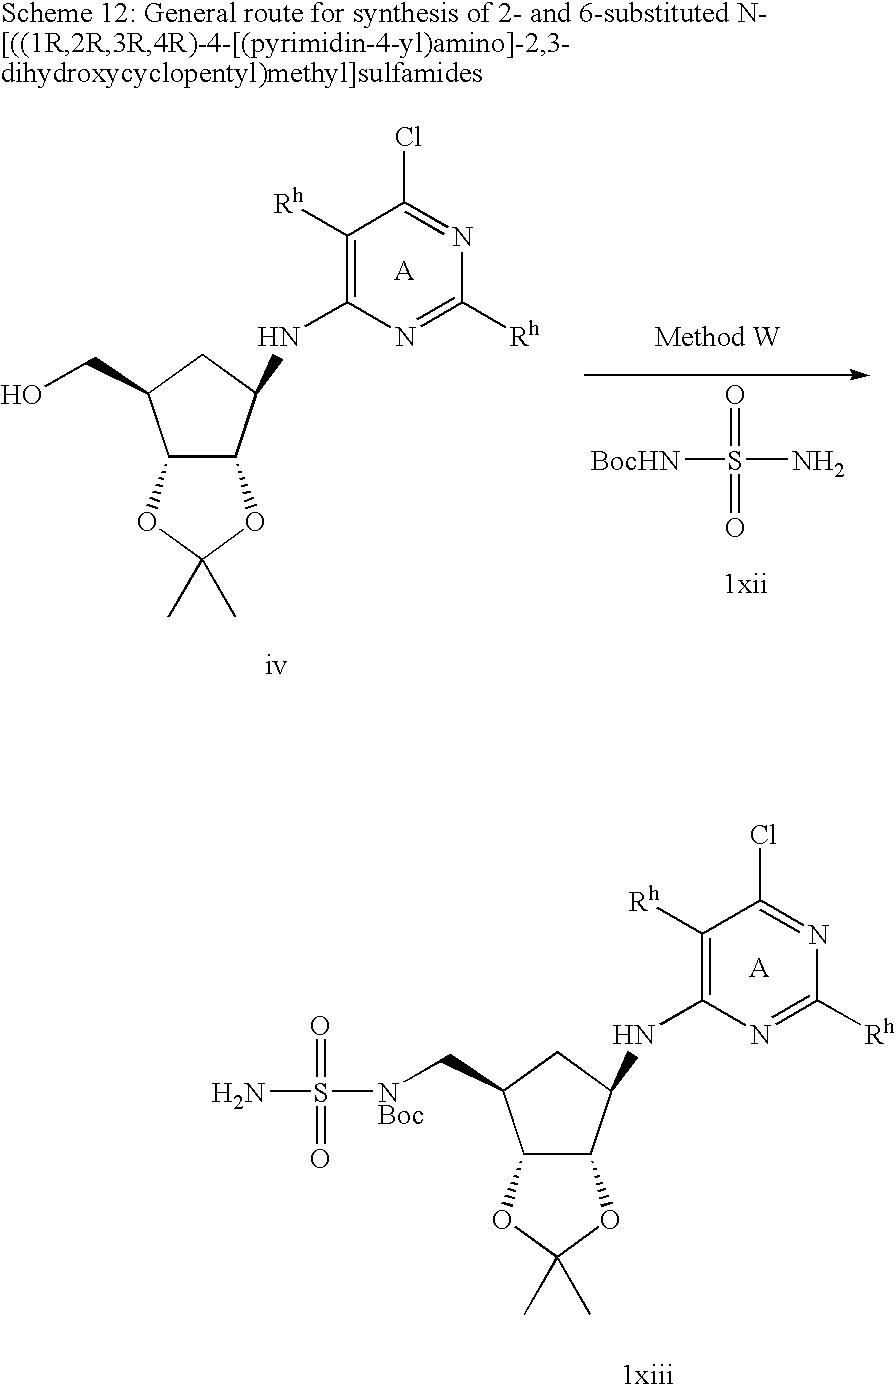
C12C(C(NC3=C([Rh])C(Cl)=NC([Rh])=N3)CC1C[NBoc]S(=O)(=O)N)OC(C)(C)O2.[A].C12C(C(NC3=C([Rh])C(Cl)=NC([Rh])=N3)CC1CO)OC(C)(C)O2.[A].[BocHN]S(=O)(=O)N
